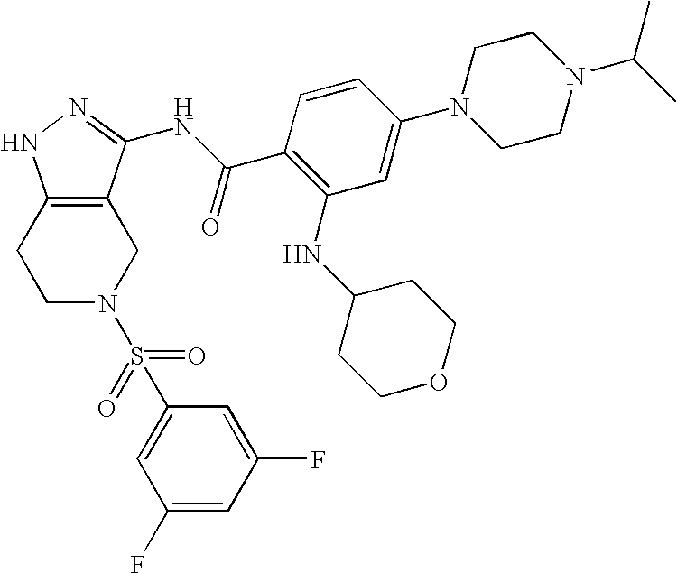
C1C2=C(CCN1S(C1=CC(F)=CC(F)=C1)(=O)=O)NN=C2NC(C1=C(NC2CCOCC2)C=C(N2CCN(C(C)C)CC2)C=C1)=O
